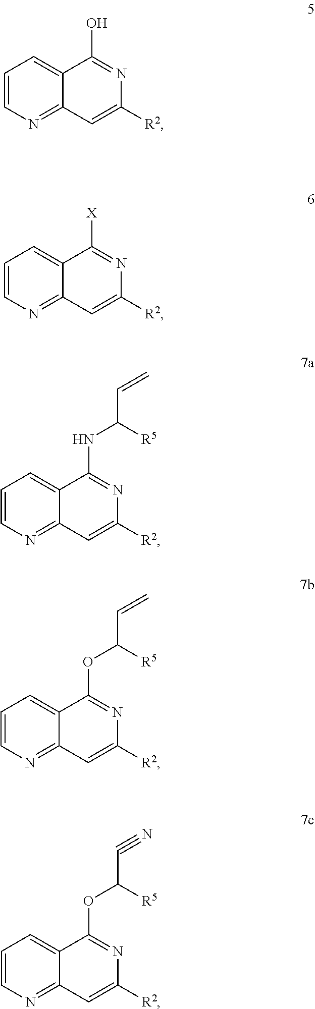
C1=CN=C2C(=C1)C(O)=NC([R2])=C2.C1=CN=C2C(=C1)C([X])=NC([R2])=C2.C1=CN=C2C(=C1)C(NC([R5])C=C)=NC([R2])=C2.C1=CN=C2C(=C1)C(OC([R5])C=C)=NC([R2])=C2.C1=CN=C2C(=C1)C(OC([R5])C#N)=NC([R2])=C2
